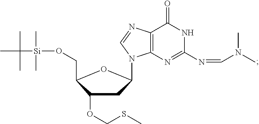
C1(OCSC)CC(N2C3=C(C(=O)NC(N=CN(C)C)=N3)N=C2)OC1CO[Si](C(C)(C)C)(C)C
